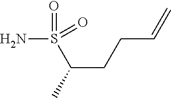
NS(C(CCC=C)C)(=O)=O
